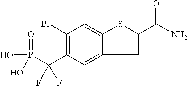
C1(Br)=C(C(P(O)(=O)O)(F)F)C=C2C(=C1)SC(C(N)=O)=C2
